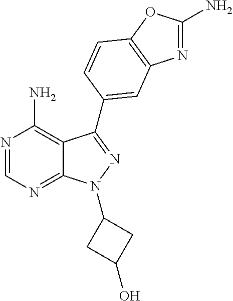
N1=CN=C2C(=C1N)C(C1=CC3=C(OC(N)=N3)C=C1)=NN2C1CC(O)C1
